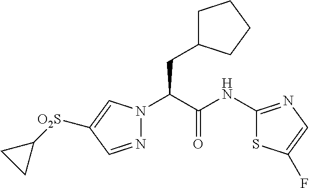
N1=CC([O2S]C2CC2)=CN1C(C(NC1=NC=C(F)S1)=O)CC1CCCC1
